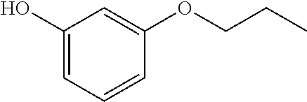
C1(O)=CC=CC(OCCC)=C1
